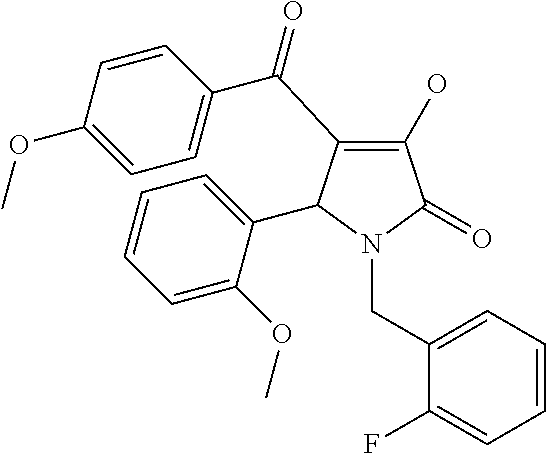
C1(O)=C(C(C2=CC=C(OC)C=C2)=O)C(C2=CC=CC=C2OC)N(CC2=CC=CC=C2F)C1=O
